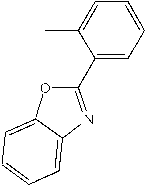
C1(C2=NC3=CC=CC=C3O2)=CC=CC=C1C
